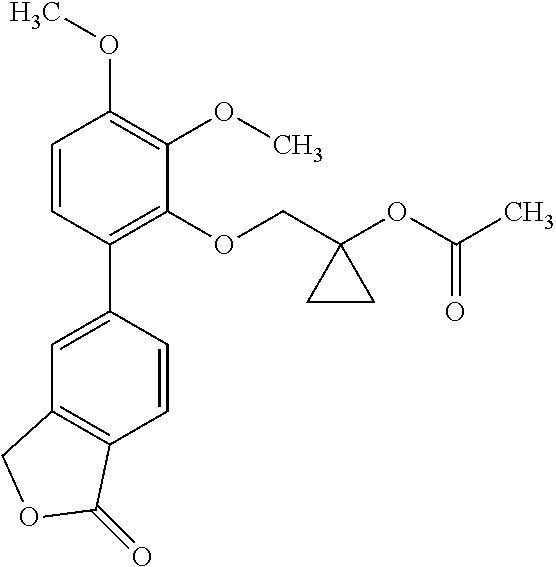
C1=CC(C2=CC3=C(C=C2)C(=O)OC3)=C(OCC2(OC(C)=O)CC2)C(OC)=C1OC
